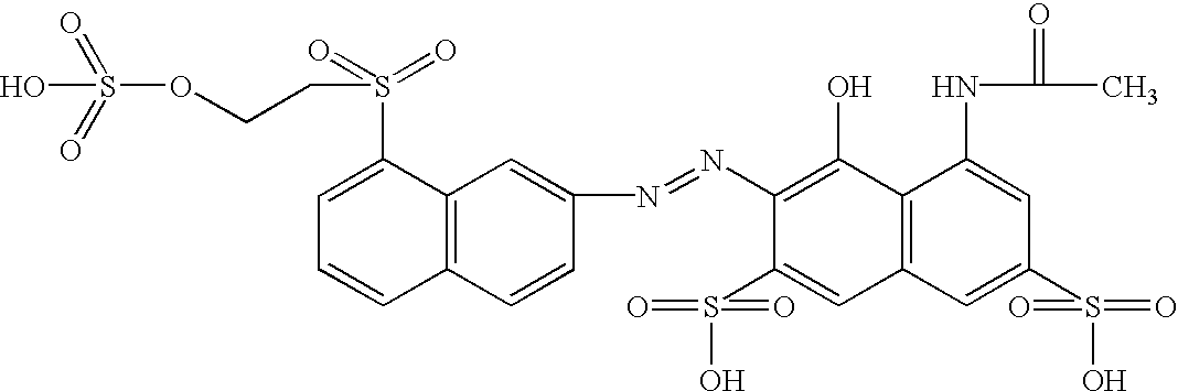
C1(N=NC2=CC3=C(C=C2)C=CC=C3S(=O)(=O)CCOS(=O)(=O)O)=C(O)C2=C(C=C1S(O)(=O)=O)C=C(S(O)(=O)=O)C=C2NC(C)=O
